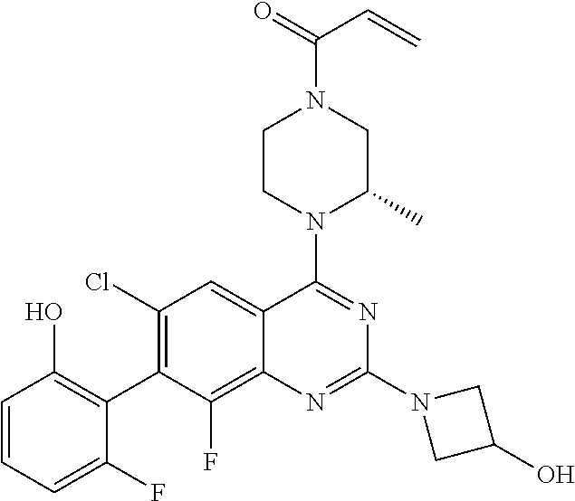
C1=CC=C(F)C(C2=C(Cl)C=C3C(=C2F)N=C(N2CC(O)C2)N=C3N2C(C)CN(C(=O)C=C)CC2)=C1O
